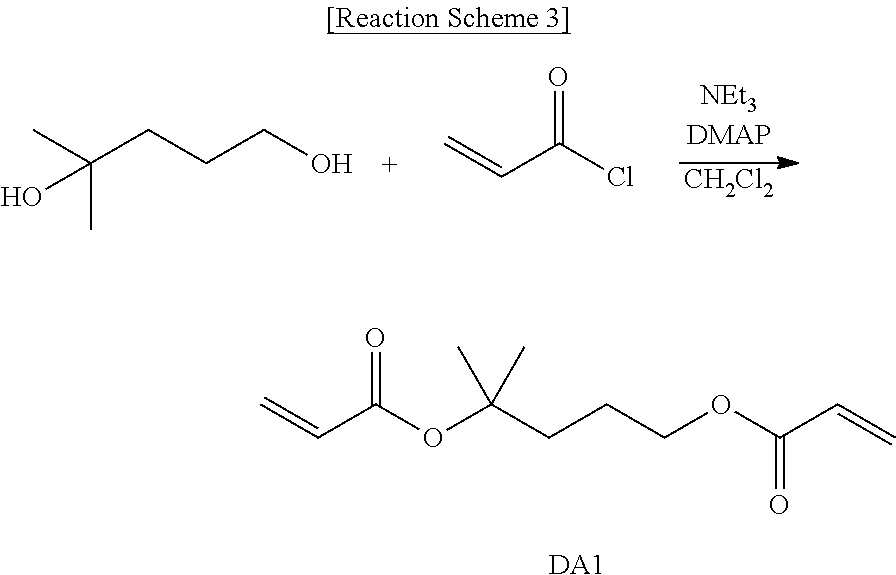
C=CC(OC(CCCOC(C=C)=O)(C)C)=O.[DA1].[CH2Cl2].C(CCCO)(C)(C)O.C=CC(Cl)=O
